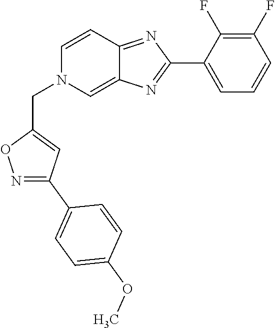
C1(C2=NC3=CN(CC4=CC(C5=CC=C(OC)C=C5)=NO4)C=CC3=N2)=CC=CC(F)=C1F
